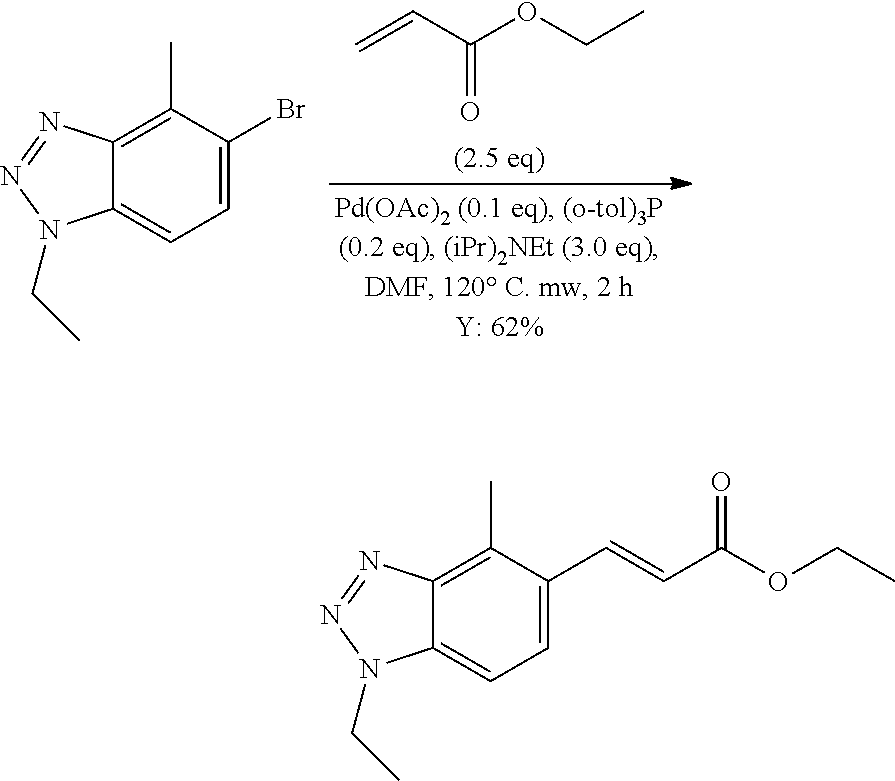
C1=C(Br)C(C)=C2C(=C1)N(CC)N=N2.C=CC(OCC)=O.C1=C(C=CC(OCC)=O)C(C)=C2C(=C1)N(CC)N=N2
